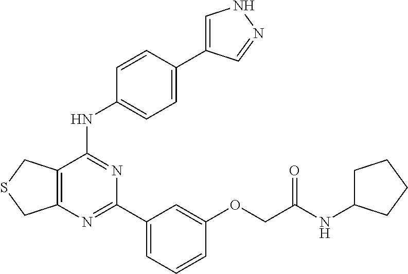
C12=C(C(NC3=CC=C(C4=CNN=C4)C=C3)=NC(C3=CC=CC(OCC(NC4CCCC4)=O)=C3)=N1)CSC2
